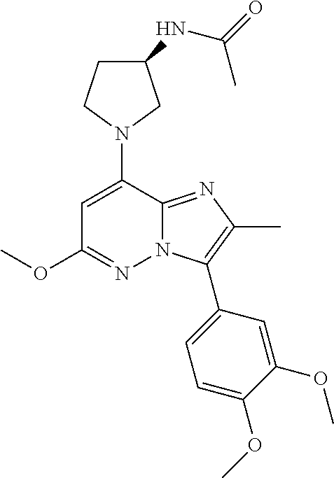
N1(C2=CC(OC)=NN3C2=NC(C)=C3C2=CC=C(OC)C(OC)=C2)CC(NC(=O)C)CC1
